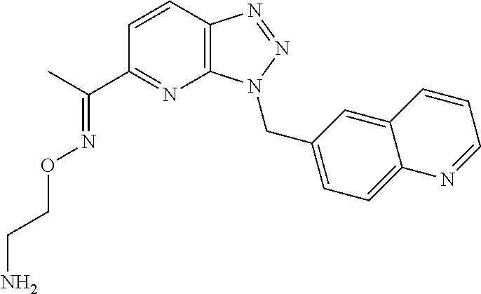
C1=CC2=C(N=C1C(C)=NOCCN)N(CC1=CC=C3C(=C1)C=CC=N3)N=N2
